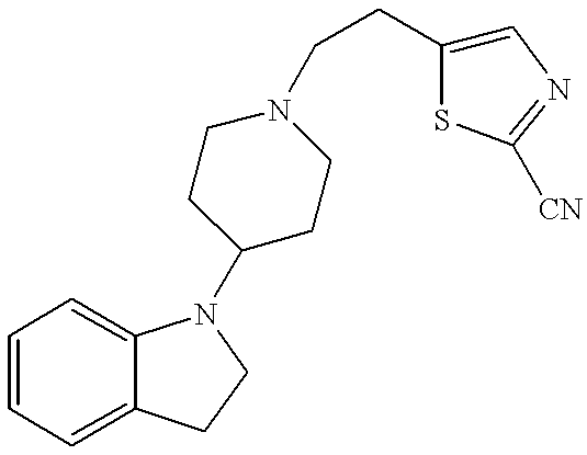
C1=CC=C2C(=C1)N(C1CCN(CCC3=CN=C([CN])S3)CC1)CC2
